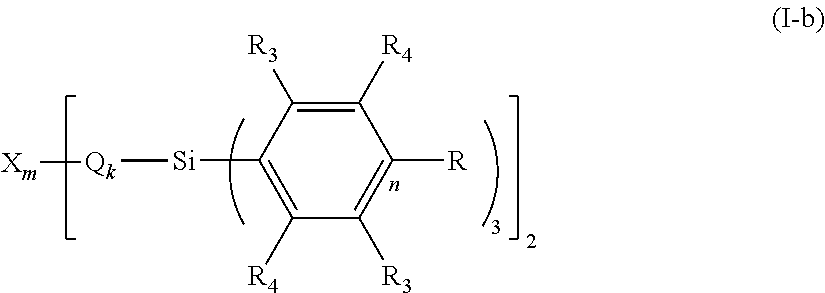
[R]C1=C([R3])C([R4])=C([Si][Qk][Xm])C([R3])=C1[R4]
